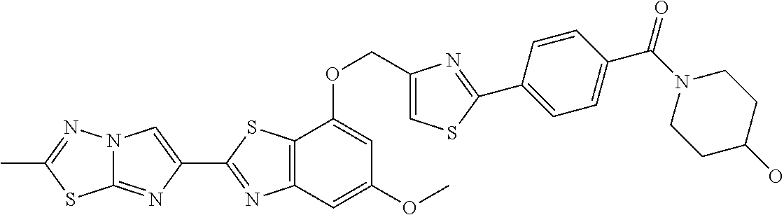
C12=NC(C3=NC4=C(S3)C(OCC3=CSC(C5=CC=C(C(N6CCC(O)CC6)=O)C=C5)=N3)=CC(OC)=C4)=CN1N=C(C)S2
